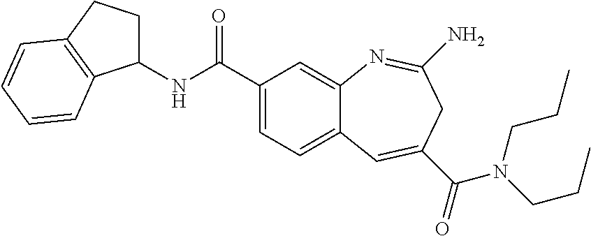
C1(NC(C2=CC=C3C(=C2)N=C(N)CC(C(=O)N(CCC)CCC)=C3)=O)CCC2=C1C=CC=C2
